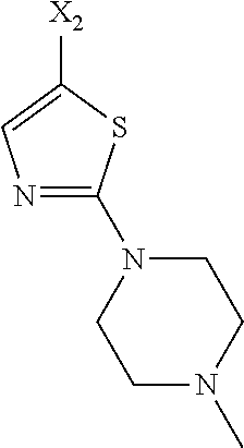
N1=C(N2CCN(C)CC2)SC([X2])=C1
